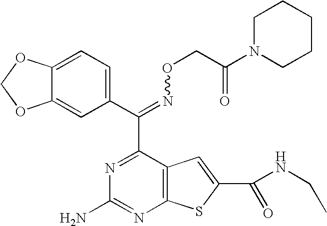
C12=CC(C(=NOCC(=O)N3CCCCC3)C3=NC(N)=NC4=C3C=C(C(NCC)=O)S4)=CC=C1OCO2
